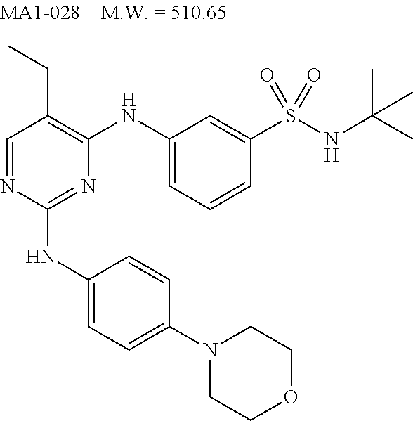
C1=NC(NC2=CC=C(N3CCOCC3)C=C2)=NC(NC2=CC=CC(S(NC(C)(C)C)(=O)=O)=C2)=C1CC
